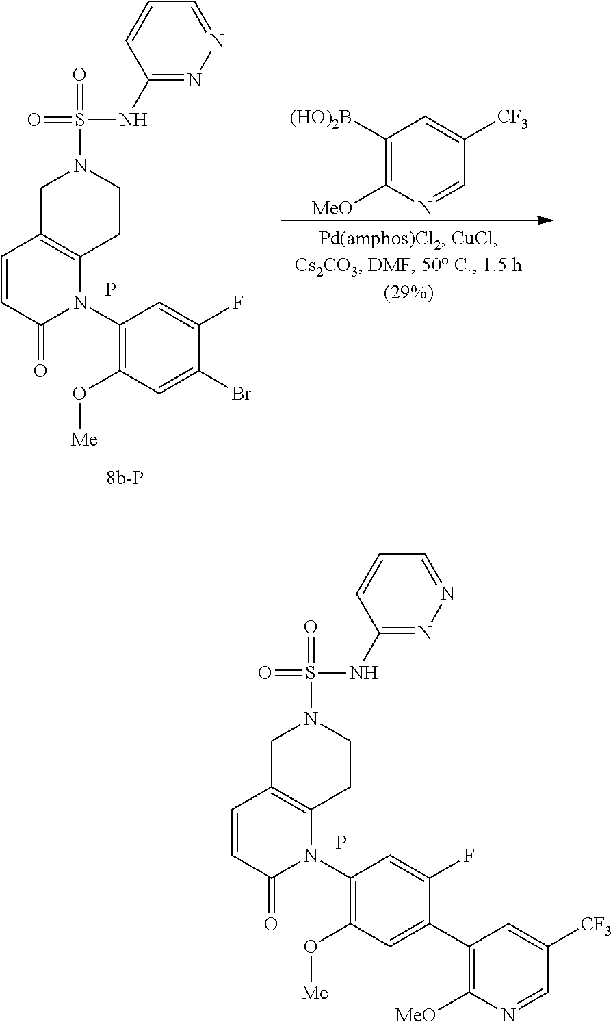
P.C1(N2C3=C(C=CC2=O)CN(S(NC2=NN=CC=C2)(=O)=O)CC3)=C(O[Me])C=C(C2=C([MeO])N=CC([CF3])=C2)C(F)=C1.C1(N2C3=C(C=CC2=O)CN(S(NC2=NN=CC=C2)(=O)=O)CC3)=C(O[Me])C=C(Br)C(F)=C1.P.C1([(HO)2B])=C([MeO])N=CC([CF3])=C1
